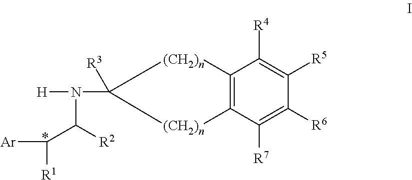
C12=C(C([R7])=C([R6])C([R5])=C1[R4])[(CH2)n]C([R3])(N([H])C([R2])C([Ar])[R1])[(CH2)n]2
